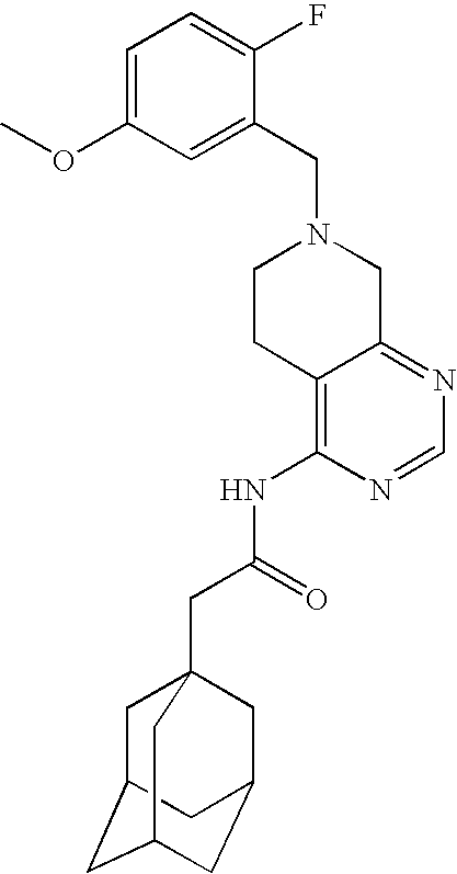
C1(CN2CCC3=C(NC(CC45CC6CC(CC(C4)C6)C5)=O)N=CN=C3C2)=CC(OC)=CC=C1F
